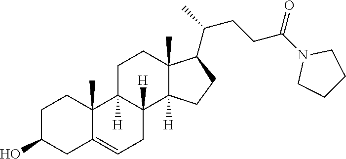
C1C(O)CC2=CCC3([H])C([H])(C2(C)C1)CCC1(C)C3([H])CCC1C(C)CCC(N1CCCC1)=O
